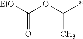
C(OC(*)C)([EtO])=O
